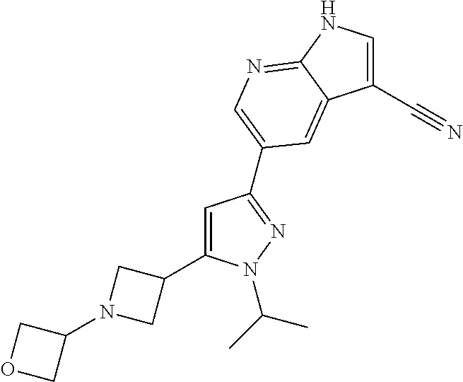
C1(C#N)=CNC2=NC=C(C3=NN(C(C)C)C(C4CN(C5COC5)C4)=C3)C=C12
